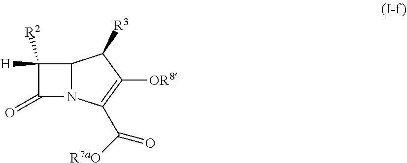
C1([H])([R2])C(=O)N2C1C([R3])C([OR8])=C2C(=O)[R7aO]
